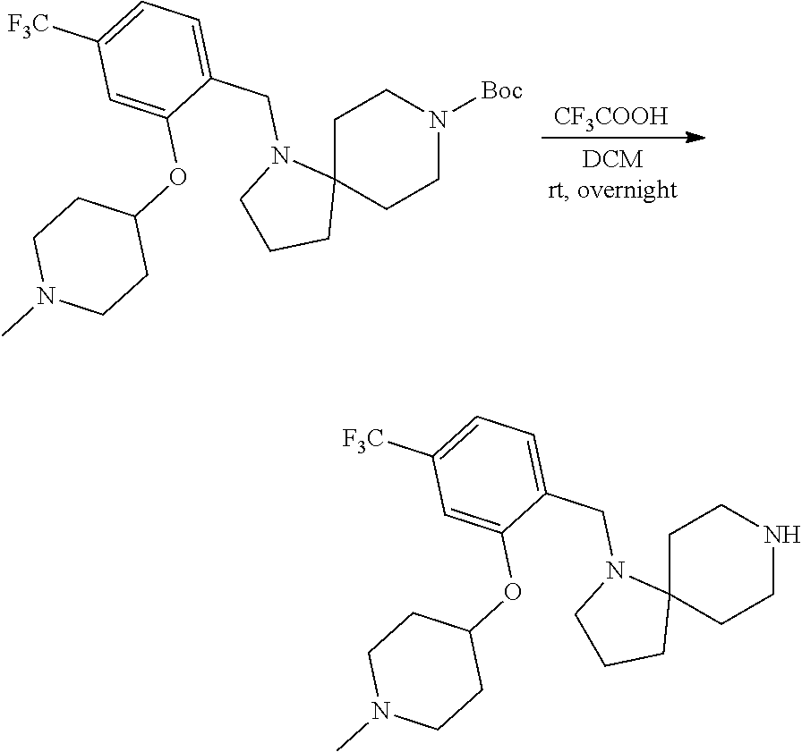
[CF3COOH].C1C2(CCN([Boc])C1)N(CC1=CC=C([F3C])C=C1OC1CCN(C)CC1)CCC2.C1C2(CCNC1)N(CC1=CC=C([F3C])C=C1OC1CCN(C)CC1)CCC2
